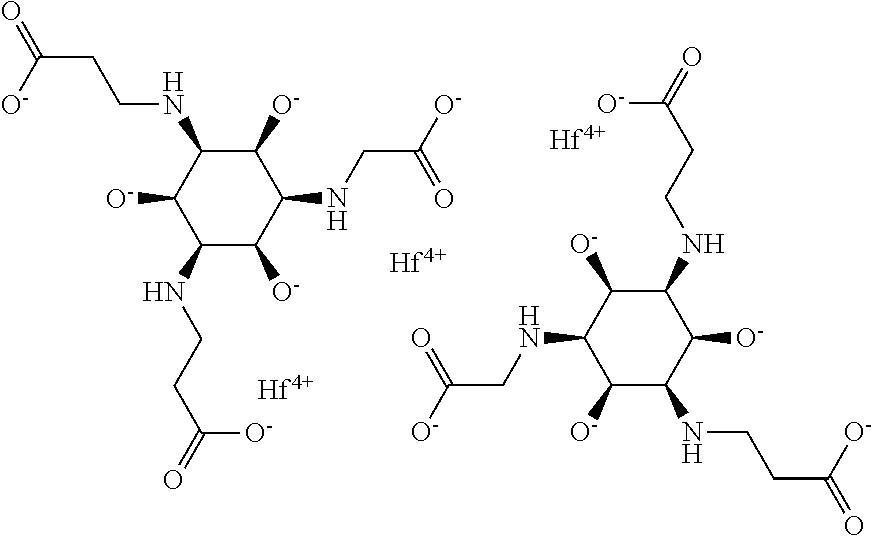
C(CCNC1C([O-])C(NCCC(=O)[O-])C([O-])C(NCC([O-])=O)C1[O-])([O-])=O.[O-]C1C(NCC(=O)[O-])C([O-])C(NCCC([O-])=O)C([O-])C1NCCC([O-])=O.[Hf].[Hf].[Hf]
